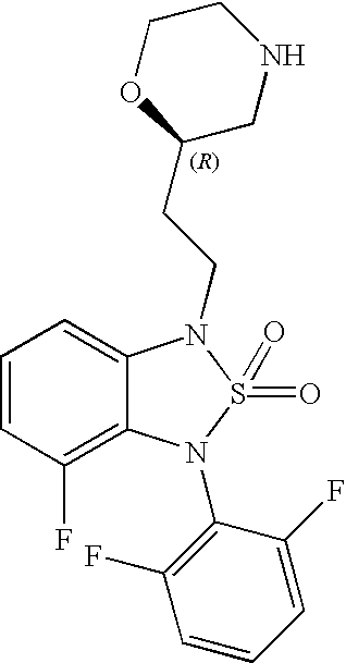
C1=CC(F)=C2C(=C1)N(CCC1CNCCO1)S(=O)(=O)N2C1=C(F)C=CC=C1F
